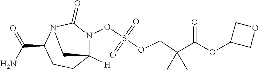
C(C1CCC2([H])N(OS(OCC(C(OC3COC3)=O)(C)C)(=O)=O)C(=O)N1C2)(N)=O
